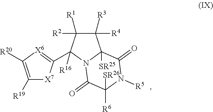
C1([R3])([R4])C([R2])([R1])C([R16])(C2=[X6]C([R20])=C([R19])[X7]2)N2C1([SR25])C(=O)N([R5])C([R6])([SR26])C2=O
